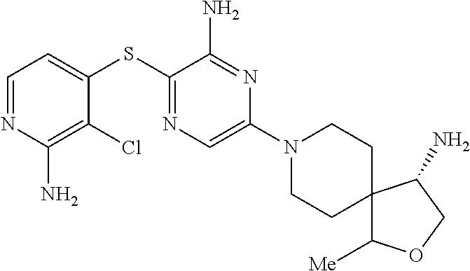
C1=C(SC2=NC=C(N3CCC4(CC3)C([Me])OCC4N)N=C2N)C(Cl)=C(N)N=C1
